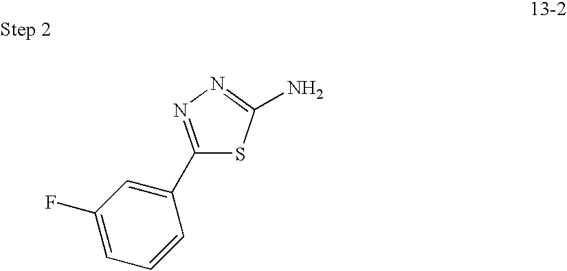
C1(C2=CC(F)=CC=C2)=NN=C(N)S1
